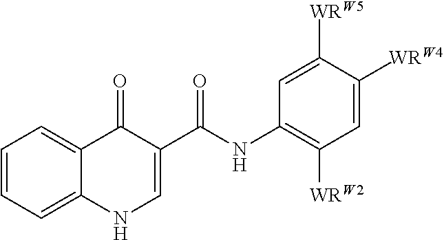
C1=C([WRW4])C([WRW5])=CC(NC(C2=CNC3=CC=CC=C3C2=O)=O)=C1[WRW2]
